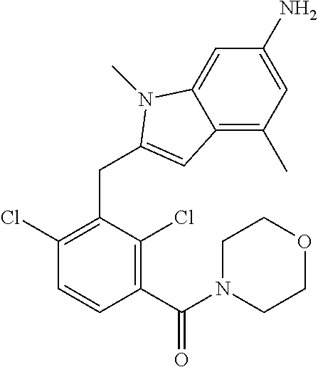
C1(C(N2CCOCC2)=O)=C(Cl)C(CC2=CC3=C(C)C=C(N)C=C3N2C)=C(Cl)C=C1
